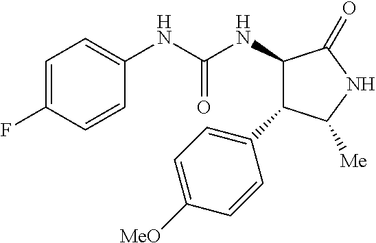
C1=C(F)C=CC(NC(NC2C(C3=CC=C([MeO])C=C3)C([Me])NC2=O)=O)=C1
